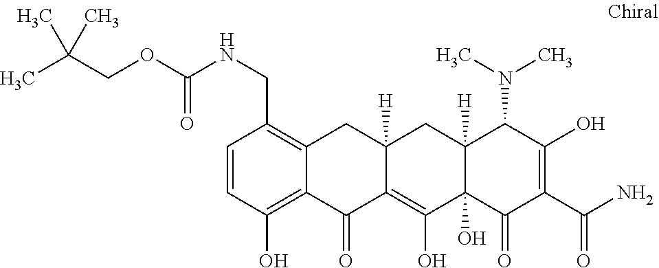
C1=CC(O)=C2C(=C1CNC(=O)OCC(C)(C)C)CC1([H])C(=C(O)C3(O)C([H])(C1)C(N(C)C)C(O)=C(C(N)=O)C3=O)C2=O
